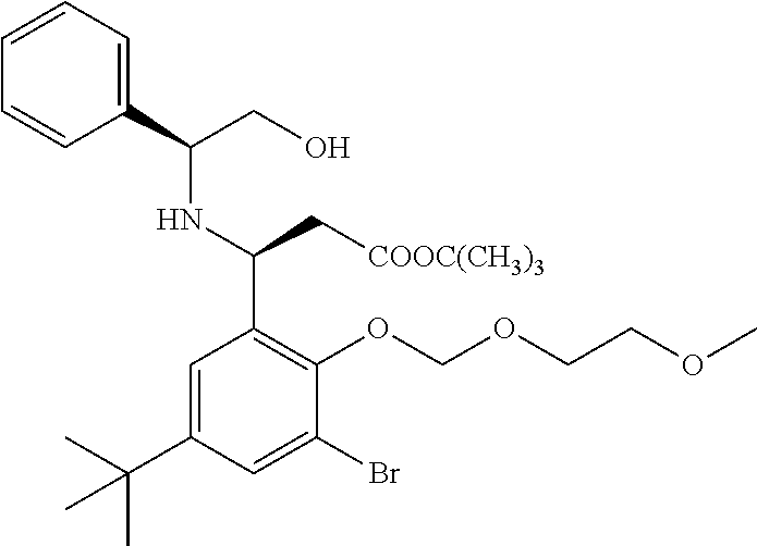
C(C1=C(OCOCCOC)C(Br)=CC(C(C)(C)C)=C1)(NC(C1=CC=CC=C1)CO)C[COOC(CH3)3]
